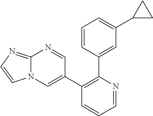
C1=CC(C2=C(C3=CN4C(=NC=C4)N=C3)C=CC=N2)=CC(C2CC2)=C1
